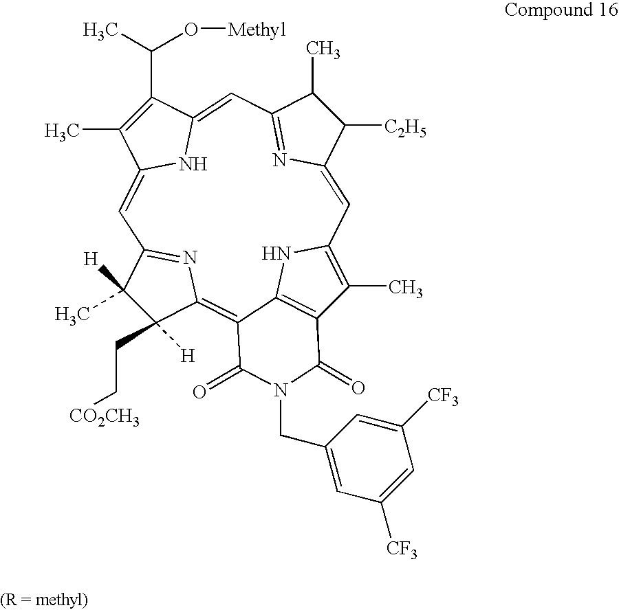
C1=C2N=C(C=C3NC(=CC4=NC(=C5C6=C(C(C)=C1N6)C(=O)N(CC1=CC([CF3])=CC([CF3])=C1)C5=O)C([H])(CC[CO2CH3])C4([H])C)C(C)=C3C(C)O[Methyl])C(C)C2[C2H5]
